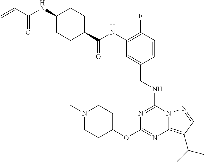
C1(OC2=NC3=C(C(C)C)C=NN3C(NCC3=CC(NC(C4CCC(NC(C=C)=O)CC4)=O)=C(F)C=C3)=N2)CCN(C)CC1
